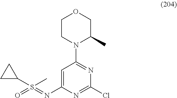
C1=C(N=S(=O)(C)C2CC2)N=C(Cl)N=C1N1C(C)COCC1
